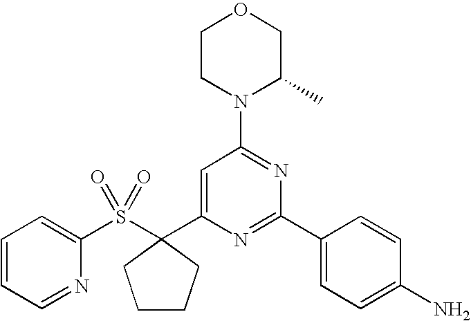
C1(S(=O)(=O)C2(C3=CC(N4C(C)COCC4)=NC(C4=CC=C(N)C=C4)=N3)CCCC2)=CC=CC=N1
